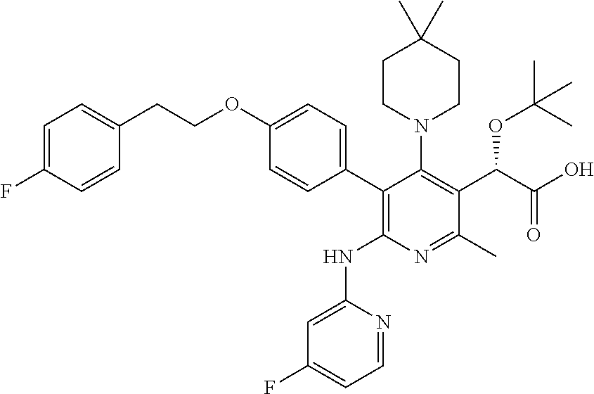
C1CN(C2=C(C(C(O)=O)OC(C)(C)C)C(C)=NC(NC3=CC(F)=CC=N3)=C2C2=CC=C(OCCC3=CC=C(F)C=C3)C=C2)CCC1(C)C
